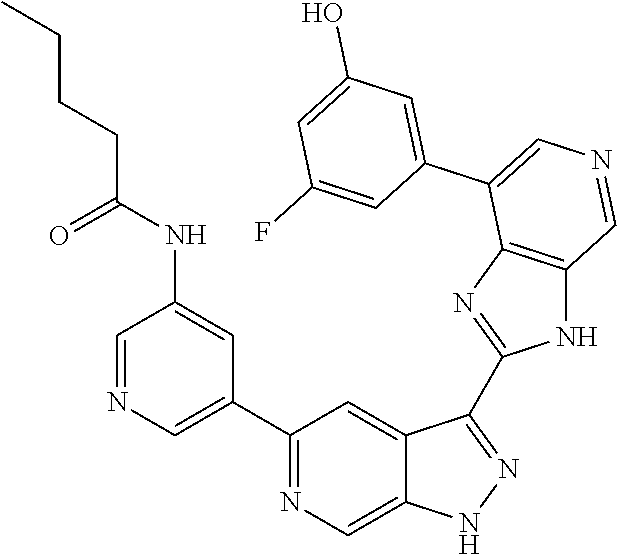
C1(C2=CN=CC(NC(CCCC)=O)=C2)=NC=C2C(=C1)C(C1=NC3=C(N1)C=NC=C3C1=CC(O)=CC(F)=C1)=NN2
